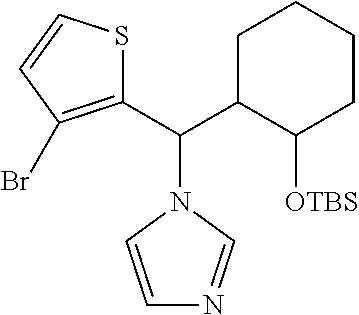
C1C(C(C2=C(Br)C=CS2)N2C=CN=C2)C([OTBS])CCC1
